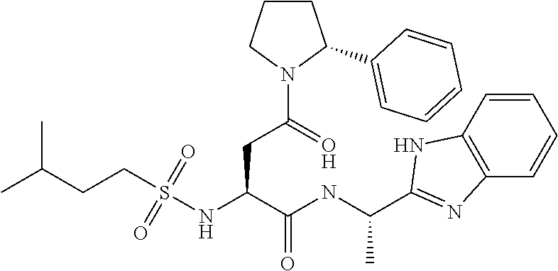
N1C(C(C)NC(C(NS(CCC(C)C)(=O)=O)CC(N2C(C3=CC=CC=C3)CCC2)=O)=O)=NC2=C1C=CC=C2
